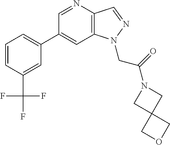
C1(C2=CC=CC(C(F)(F)F)=C2)=CC2=C(C=NN2CC(=O)N2CC3(C2)COC3)N=C1
